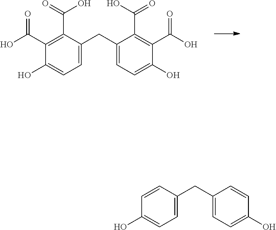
C1(C(O)=O)=C(C(=O)O)C(CC2=CC=C(O)C(C(O)=O)=C2C(O)=O)=CC=C1O.C1=CC(CC2=CC=C(O)C=C2)=CC=C1O
